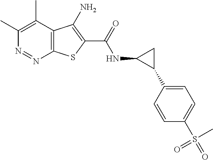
C1(C)=C(C)C2=C(N=N1)SC(C(=O)NC1C(C3=CC=C(S(=O)(C)=O)C=C3)C1)=C2N
